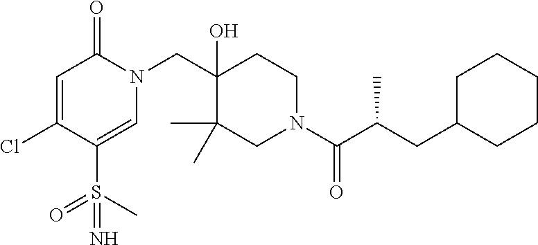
ClC1=CC(=O)N(CC2(O)C(C)(C)CN(C(=O)C(CC3CCCCC3)C)CC2)C=C1S(=O)(C)=N
